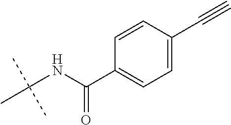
C(NC(C1=CC=C(C#C)C=C1)=O)(C)(C)C
